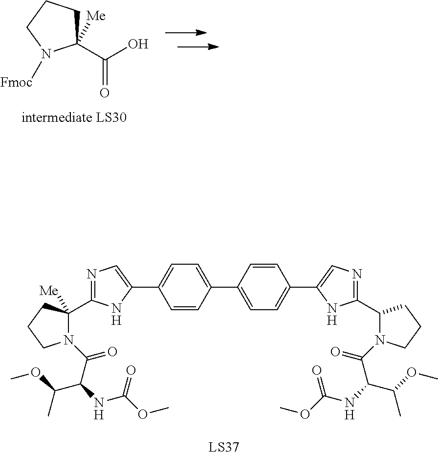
C1([Me])(C(O)=O)CCCN1[Fmoc].C1=C(C2=CN=C(C3([Me])N(C(=O)C(NC(OC)=O)C(OC)C)CCC3)N2)C=CC(C2=CC=C(C3=CN=C(C4N(C(=O)C(NC(OC)=O)C(OC)C)CCC4)N3)C=C2)=C1
